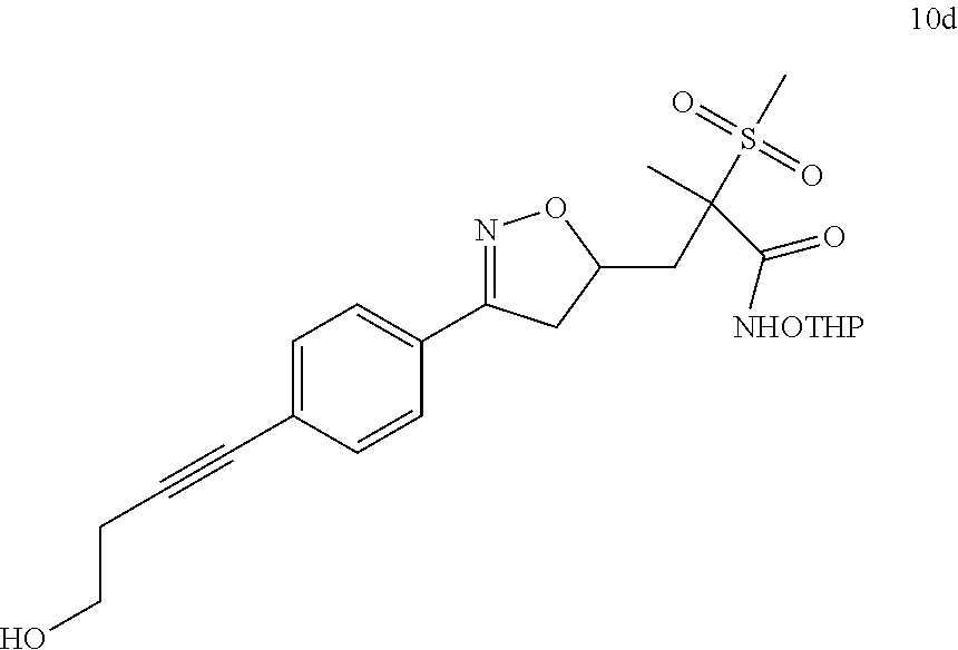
C1=C(C#CCCO)C=CC(C2=NOC(CC(S(C)(=O)=O)(C)C([NHOTHP])=O)C2)=C1
